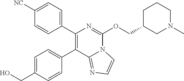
C1([NC])=CC=C(C2=C(C3=CC=C(CO)C=C3)C3=NC=CN3C(OCC3CN(C)CCC3)=N2)C=C1
